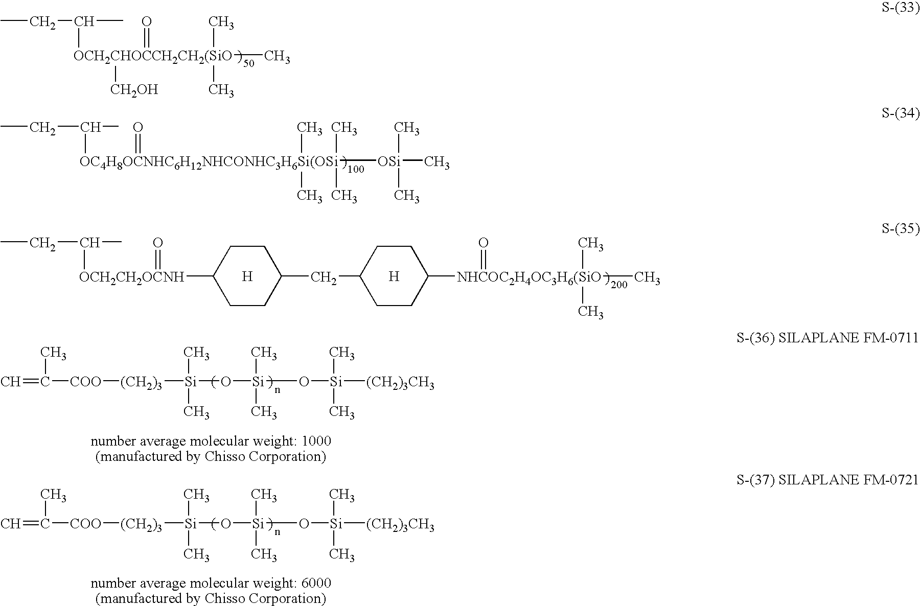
CCC(C)[OCH2CHOCCH2CH2(SiO](C)(C)(C)([CH2OH])=O.CCC(C)[OC4H8OCNHC6H12NHCONHC3H6Si(OSi]([OSi](C)(C)C)(C)(C)(C)(C)=O.CCC(C)[OCH2CH2OCNH](C1CCC(CC2CCC([NHCOC2H4OC3H6(SiO](C)(=O)(C)C)CC2)CC1)=O.[H].[H].C=C([COO][(CH2)3][Si](O[Si](C)(C)O[Si]([(CH2)3CH3])(C)C)(C)C)C.C=C([COO][(CH2)3][Si](O[Si](C)(C)O[Si]([(CH2)3CH3])(C)C)(C)C)C
